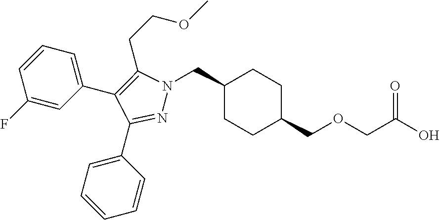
C1(CN2N=C(C3=CC=CC=C3)C(C3=CC=CC(F)=C3)=C2CCOC)CCC(COCC(O)=O)CC1
